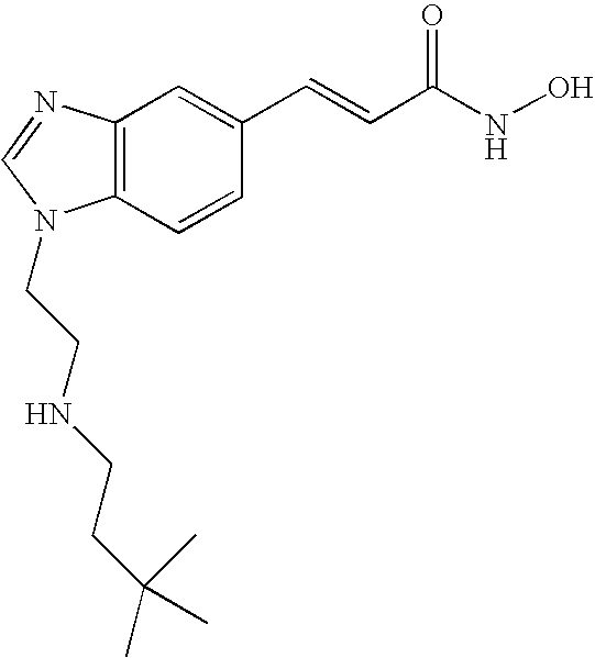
C12=C(C=CC(C=CC(NO)=O)=C1)N(CCNCCC(C)(C)C)C=N2
